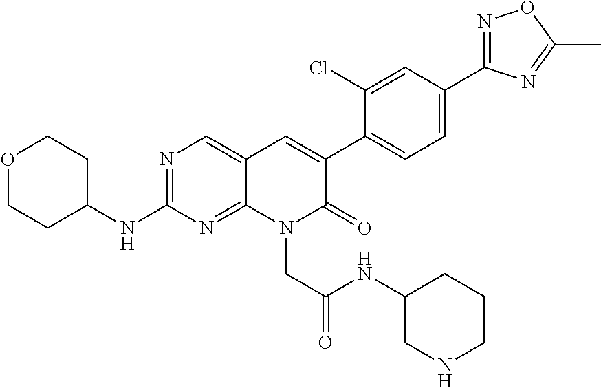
N1=C(C2=CC=C(C3=CC4=CN=C(NC5CCOCC5)N=C4N(CC(=O)NC4CCCNC4)C3=O)C(Cl)=C2)N=C(C)O1
